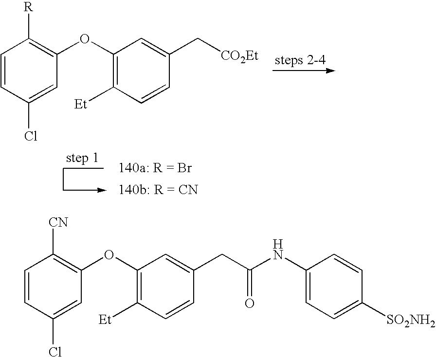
C1=CC(Cl)=CC(OC2=C([Et])C=CC(C[CO2Et])=C2)=C1[R].C1=CC(Cl)=CC(OC2=C([Et])C=CC(CC(NC3=CC=C([SO2NH2])C=C3)=O)=C2)=C1[CN]
